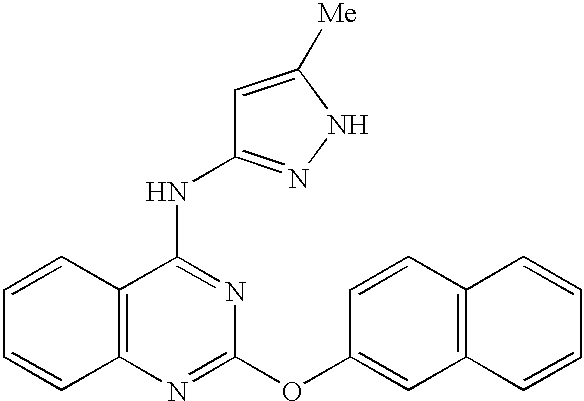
C1=CC2=C(C=C1)N=C(OC1=CC3=C(C=C1)C=CC=C3)N=C2NC1=NNC([Me])=C1
